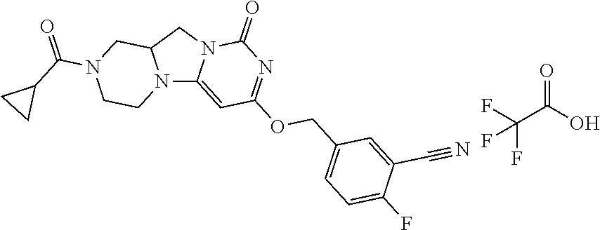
N12C3=CC(OCC4=CC=C(F)C(C#N)=C4)=NC(=O)N3CC1CN(C(C1CC1)=O)CC2.O=C(O)C(F)(F)F
